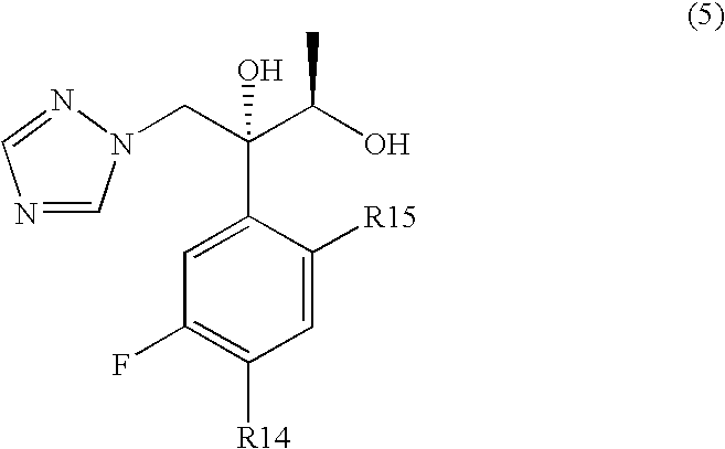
C1=C(C(C(O)C)(O)CN2C=NC=N2)C([R15])=CC([R14])=C1F
